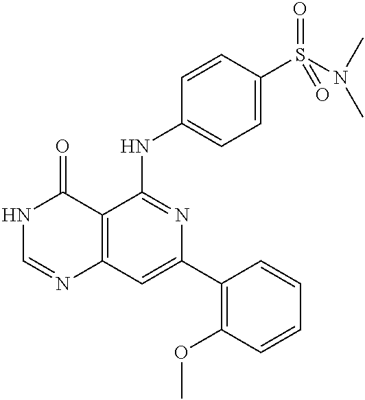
C12=C(C=C(C3=C(OC)C=CC=C3)N=C1NC1=CC=C(S(N(C)C)(=O)=O)C=C1)N=CNC2=O
